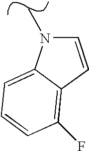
C1=CC2=C(F)C=CC=C2N1C
